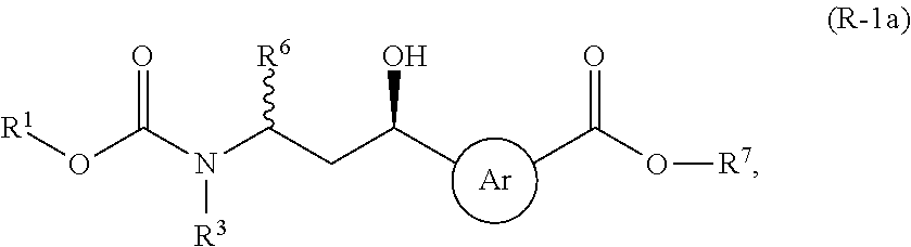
O(C(=O)N([R3])C([R6])CC(C)O)[R1].[Ar].CC(O[R7])=O
